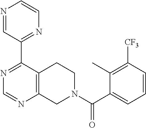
N1=C(C2=NC=CN=C2)C2=C(N=C1)CN(C(C1=CC=CC([CF3])=C1C)=O)CC2
